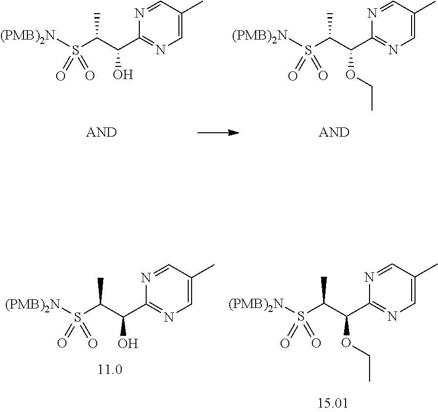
C1=C(C)C=NC(C(C(S([(PMB)2N])(=O)=O)C)O)=N1.C1=C(C)C=NC(C(C(S([(PMB)2N])(=O)=O)C)OCC)=N1.C1=C(C)C=NC(C(C(S([(PMB)2N])(=O)=O)C)O)=N1.C1=C(C)C=NC(C(C(S([(PMB)2N])(=O)=O)C)OCC)=N1
